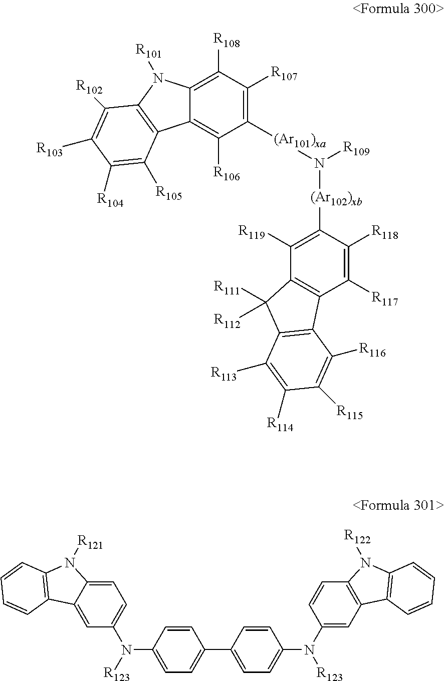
C1([(Ar101)xa]N([R109])[(Ar102)xb]C2=C([R119])C3=C(C([R117])=C2[R118])C2=C(C3([R111])[R112])C([R113])=C([R114])C([R115])=C2[R116])=C([R107])C([R108])=C2C(=C1[R106])C1=C(N2[R101])C([R102])=C([R103])C([R104])=C1[R105].C1=C2C(=CC(N([R123])C3=CC=C(C4=CC=C(N(C5=CC6=C(C=C5)N([R122])C5=C6C=CC=C5)[R123])C=C4)C=C3)=C1)C1=C(N2[R121])C=CC=C1
